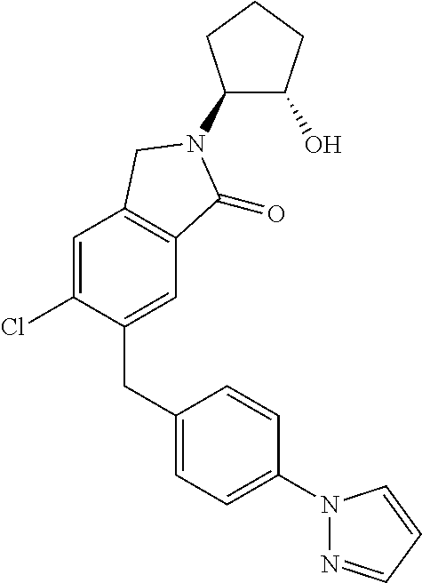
C1=C(Cl)C(CC2=CC=C(N3N=CC=C3)C=C2)=CC2=C1CN(C1C(O)CCC1)C2=O
